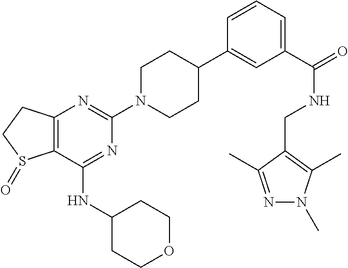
C12=C(CCS1=O)N=C(N1CCC(C3=CC(C(=O)NCC4=C(C)N(C)N=C4C)=CC=C3)CC1)N=C2NC1CCOCC1
